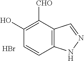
C1(O)=C([CHO])C2=C(C=C1)NN=C2.Br
